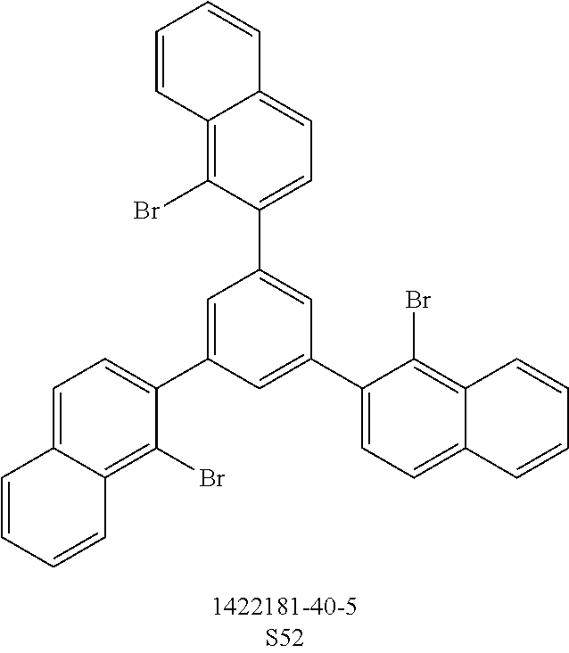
C12=C(Br)C(C3=CC(C4=CC=C5C(=C4Br)C=CC=C5)=CC(C4=CC=C5C(=C4Br)C=CC=C5)=C3)=CC=C1C=CC=C2
